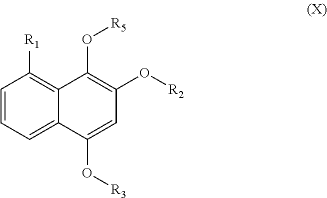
C1=CC([R1])=C2C(=C1)C(O[R3])=CC(O[R2])=C2O[R5]
